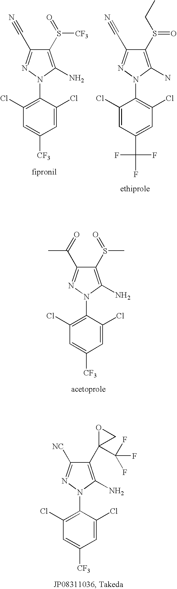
C1(S(C)=O)=C(N)N(C2=C(Cl)C=C([CF3])C=C2Cl)N=C1C(=O)C.C1(S(=O)CC)=C(N)N(C2=C(Cl)C=C(C(F)(F)F)C=C2Cl)N=C1C#N.C1(S([CF3])=O)=C(N)N(C2=C(Cl)C=C([CF3])C=C2Cl)N=C1C#N.C1(C2(C(F)(F)F)CO2)=C(N)N(C2=C(Cl)C=C([CF3])C=C2Cl)N=C1[NC]
